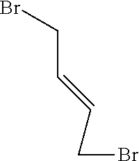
C(CBr)=CCBr
